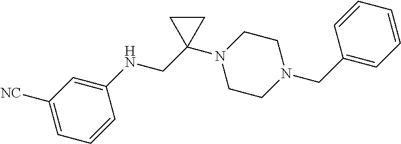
C1([NC])=CC=CC(NCC2(N3CCN(CC4=CC=CC=C4)CC3)CC2)=C1
